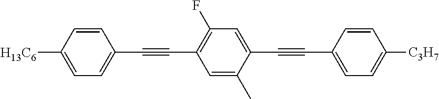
C1=C([H13C6])C=CC(C#CC2=C(F)C=C(C#CC3=CC=C([C3H7])C=C3)C(C)=C2)=C1
